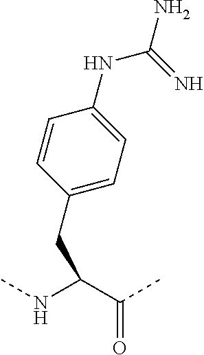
C(C(NC)C(C)=O)C1=CC=C(NC(N)=N)C=C1
